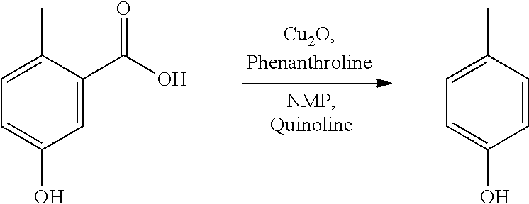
C1=C(C(O)=O)C(C)=CC=C1O.C1=CC(C)=CC=C1O
